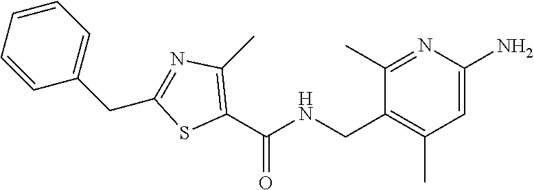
C1=C(N)N=C(C)C(CNC(=O)C2=C(C)N=C(CC3=CC=CC=C3)S2)=C1C
